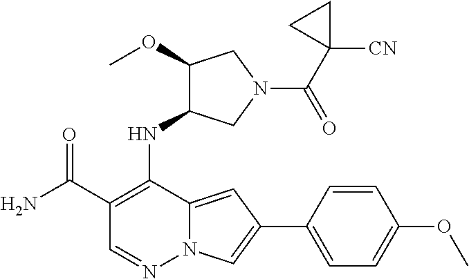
NC(C1=C(NC2C(OC)CN(C(=O)C3([CN])CC3)C2)C2=CC(C3=CC=C(OC)C=C3)=CN2N=C1)=O
